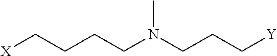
[X]CCCCN(CCC[Y])C
